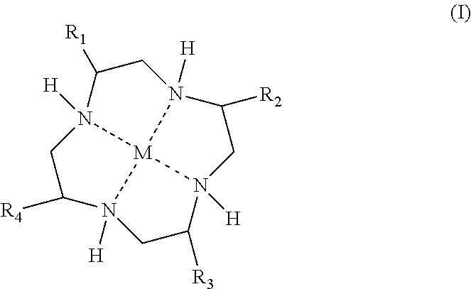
C1C([R1])N2([H])CC([R4])N3([H])CC([R3])N4([H])CC([R2])N1([H])[M]432
